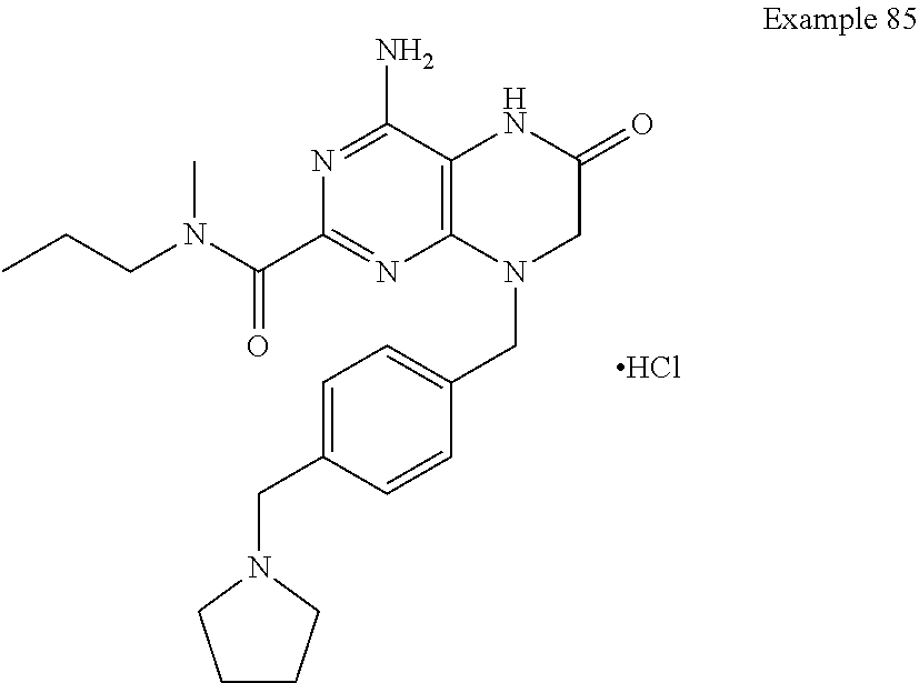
N1=C(N)C2=C(N=C1C(N(CCC)C)=O)N(CC1=CC=C(CN3CCCC3)C=C1)CC(=O)N2.Cl
